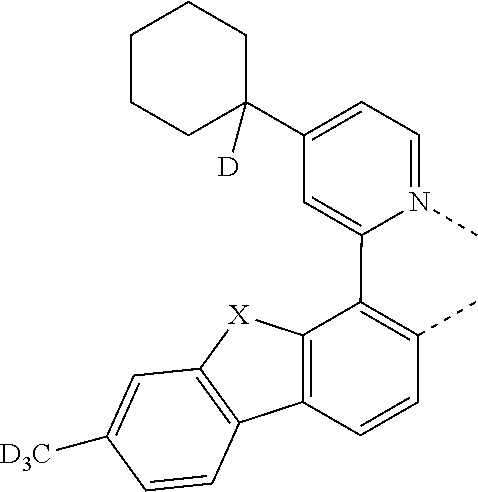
C1=N(C)C(C2=C(C)C=CC3=C2[X]C2=C3C=CC([D3C])=C2)=CC(C2([D])CCCCC2)=C1
